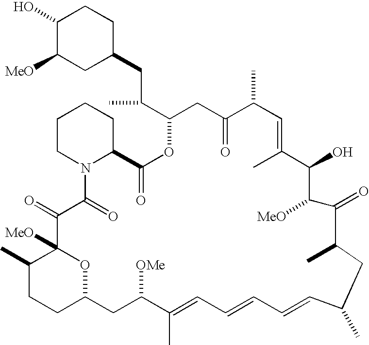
C1(O)C([MeO])CC(CC(C2OC(=O)C3CCCCN3C(=O)C(=O)C3([MeO])C(C)CCC(O3)CC([OMe])C(C)=CC=CC=CC(C)CC(C)C(=O)C([MeO])C(O)C(C)=CC(C)C(=O)C2)C)CC1
